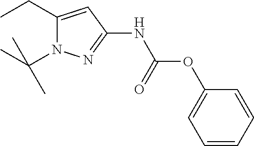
C1(CC)=CC(NC(OC2=CC=CC=C2)=O)=NN1C(C)(C)C
